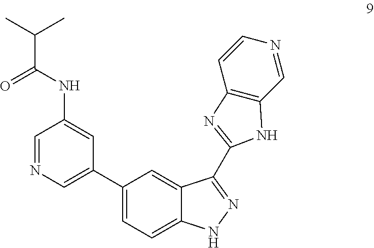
C1(C2=CN=CC(NC(C(C)C)=O)=C2)=CC=C2C(=C1)C(C1=NC3=C(C=NC=C3)N1)=NN2
